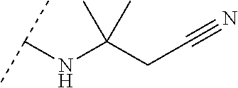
C(CC#N)(NC(C)C)(C)C
